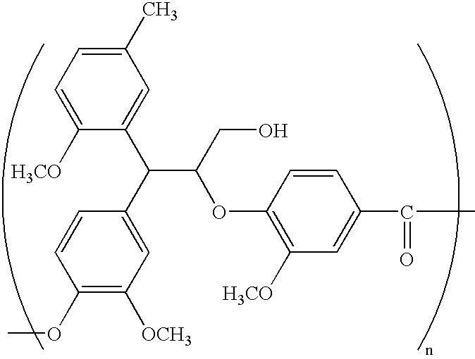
C1([H3CO])=CC=C(C)C=C1C(C1=CC([OCH3])=C(OC)C=C1)C(CO)OC1=C([H3CO])C=C(C(=O)C)C=C1
